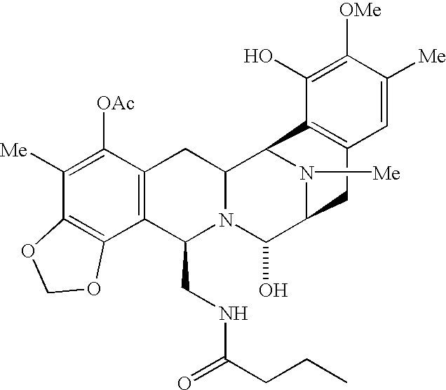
C1([Me])=C([OAc])C2=C(C3=C1OCO3)C(CNC(=O)CCC)N1C(C2)C2N([Me])C(C1O)CC1=C2C(O)=C([OMe])C([Me])=C1
